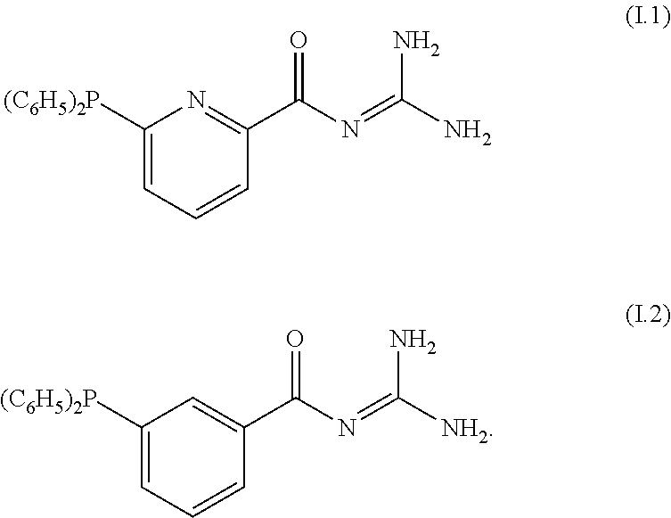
C1([(C6H5)2P])=CC=CC(C(N=C(N)N)=O)=N1.C1([(C6H5)2P])=CC=CC(C(N=C([NH2])N)=O)=C1
